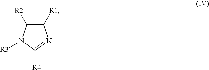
C1([R1])C([R2])N([R3])C([R4])=N1
